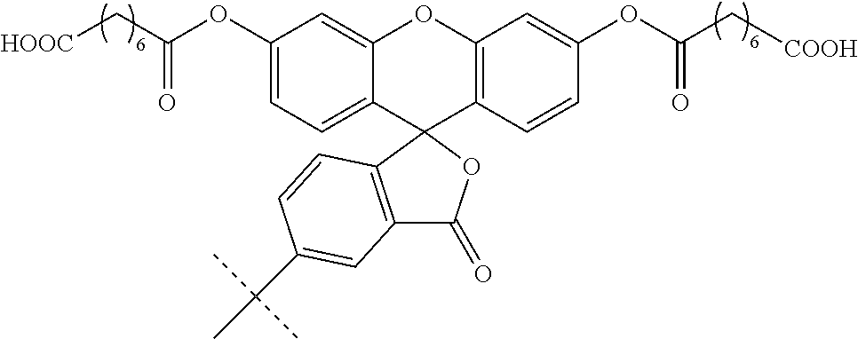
[HOOC]CC(OC1=CC=C2C(=C1)OC1=C(C23C2=C(C(=O)O3)C=C(C(C)(C)C)C=C2)C=CC(OC(C[COOH])=O)=C1)=O
